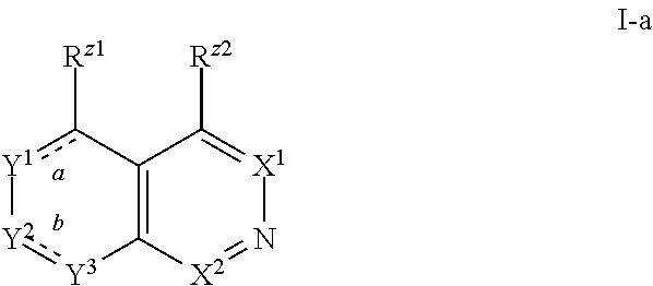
C12=C([X2]=N[X1]=C1[Rz2])[Y3]:[Y2][Y1]c2[Rz1]
